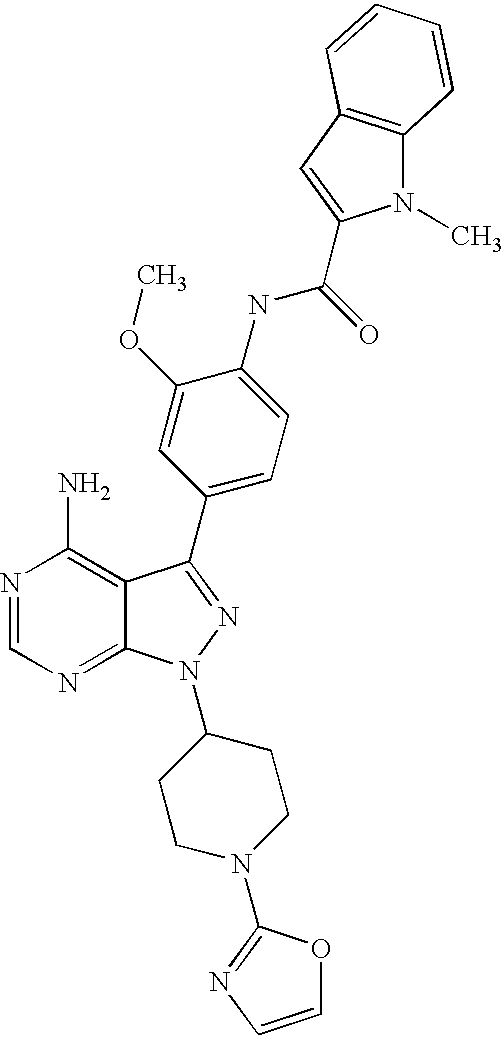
N1=CN=C2C(=C1N)C(C1=CC=C(NC(=O)C3=CC4=C(N3C)C=CC=C4)C(OC)=C1)=NN2C1CCN(C2=NC=CO2)CC1
